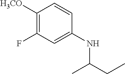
C1([H3CO])=C(F)C=C(NC(CC)C)C=C1
